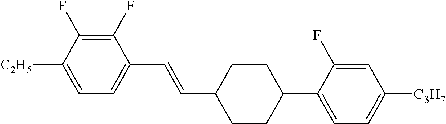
C1(F)=C(F)C([C2H5])=CC=C1C=CC1CCC(C2=CC=C([C3H7])C=C2F)CC1
